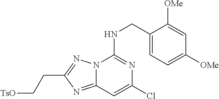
C1(CNC2=NC(Cl)=CC3=NC(CC[TsO])=NN23)=CC=C([OMe])C=C1[OMe]
